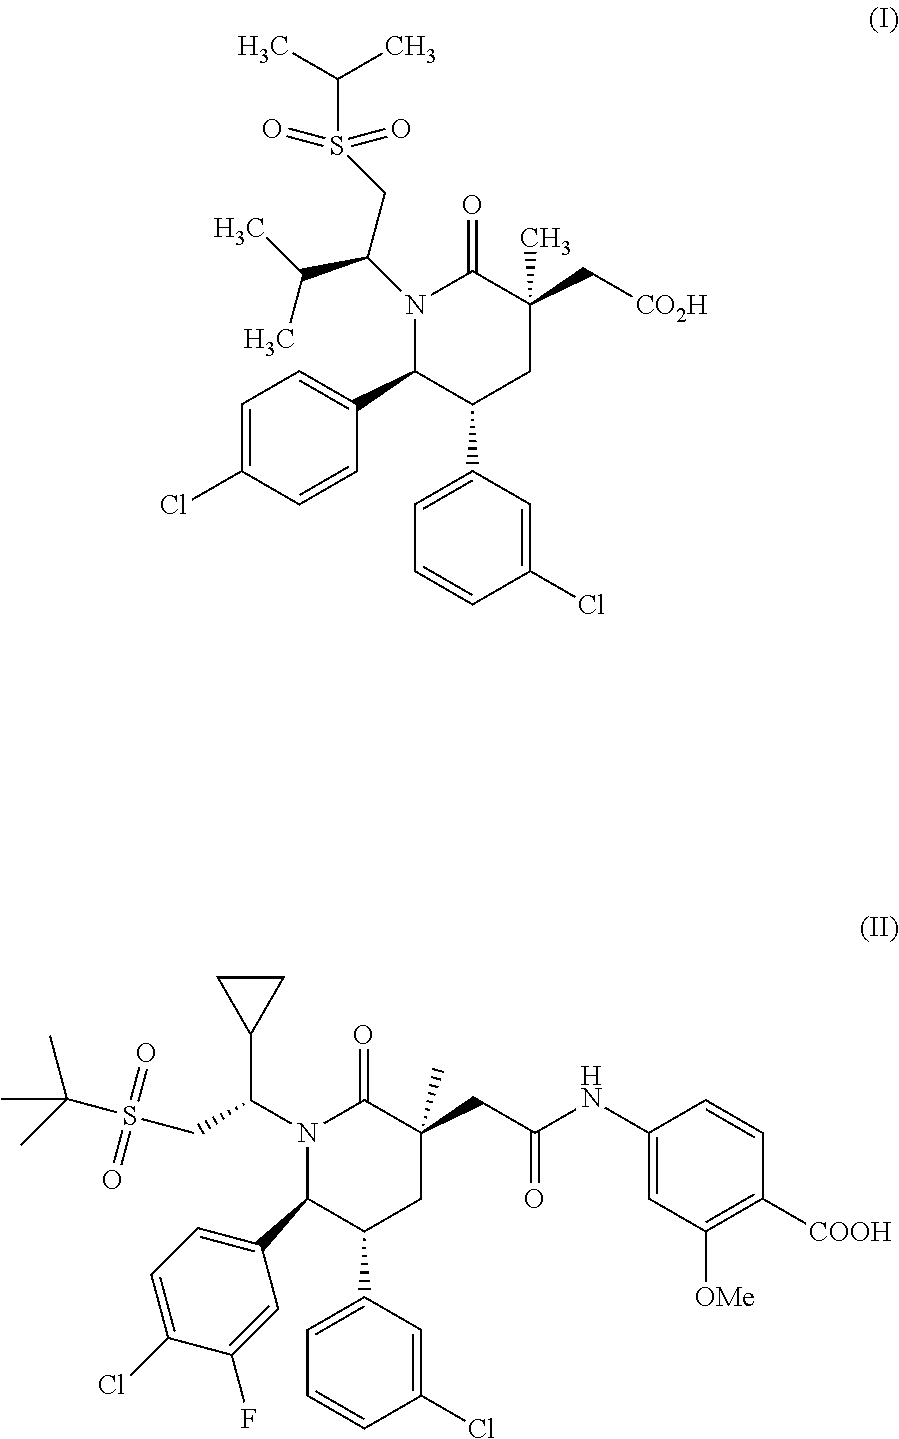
N1(C(CS(C(C)(C)C)(=O)=O)C2CC2)C(C2=CC=C(Cl)C(F)=C2)C(C2=CC=CC(Cl)=C2)CC(CC(NC2=CC([OMe])=C([COOH])C=C2)=O)(C)C1=O.N1(C(CS(C(C)C)(=O)=O)C(C)C)C(C2=CC=C(Cl)C=C2)C(C2=CC=CC(Cl)=C2)CC(C[CO2H])(C)C1=O
